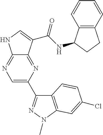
C12=NC=C(C3=NN(C)C4=C3C=CC(Cl)=C4)N=C1C(C(NC1C3=C(CC1)C=CC=C3)=O)=CN2
